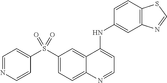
C1(S(C2=CC=NC=C2)(=O)=O)=CC=C2C(=C1)C(NC1=CC3=C(C=C1)SC=N3)=CC=N2
